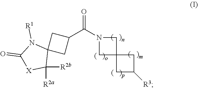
O=C(N1CC2(C1)CC([R3])C2)C1CC2(C1)N([R1])C(=O)[X]C2([R2a])[R2b]
